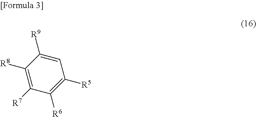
C1([R8])=C([R7])C([R6])=C([R5])C=C1[R9]
